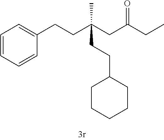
C1=CC=CC(CCC(CC(CC)=O)(CCC2CCCCC2)C)=C1
